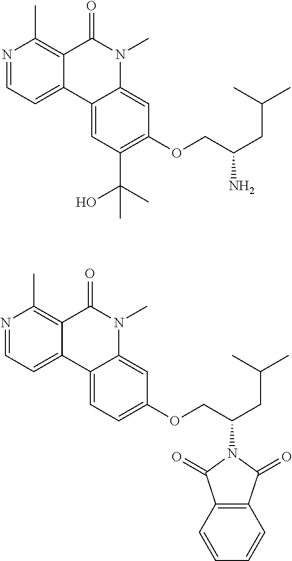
N1=CC=C2C(=C1C)C(=O)N(C)C1=CC(OCC(CC(C)C)N)=C(C(C)(O)C)C=C21.N1=CC=C2C(=C1C)C(=O)N(C)C1=CC(OCC(CC(C)C)N3C(=O)C4=C(C3=O)C=CC=C4)=CC=C21
